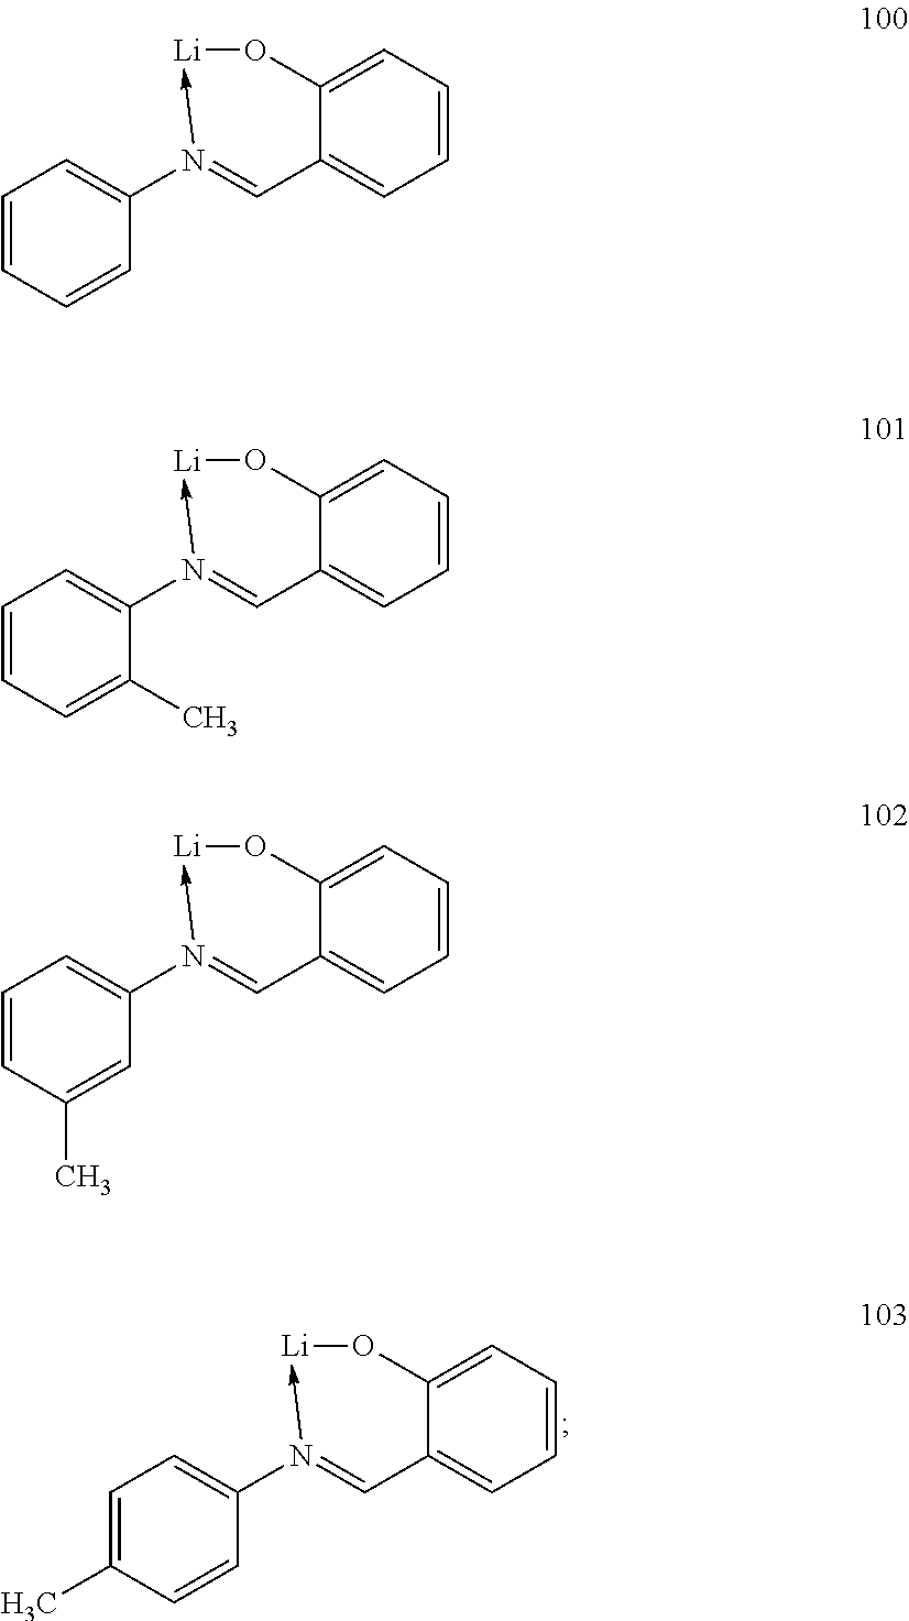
C1=C(C)C=CC(N2->[Li]OC3=CC=CC=C3C=2)=C1.C1=CC=CC(N2->[Li]OC3=CC=CC=C3C=2)=C1.C1=CC=C(C)C(N2->[Li]OC3=CC=CC=C3C=2)=C1.C1=CC(C)=CC(N2->[Li]OC3=CC=CC=C3C=2)=C1
